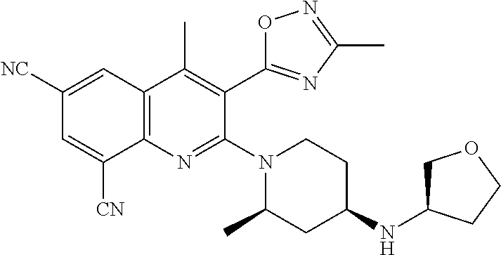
C1([NC])=CC2=C(N=C(N3CCC(NC4COCC4)CC3C)C(C3=NC(C)=NO3)=C2C)C([CN])=C1
